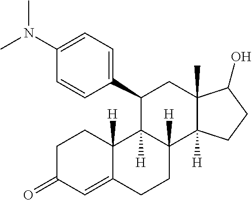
C1C(=O)C=C2C([H])(C1)C1([H])C([H])(CC2)C2([H])C(C)(CC1C1=CC=C(N(C)C)C=C1)C(O)CC2
